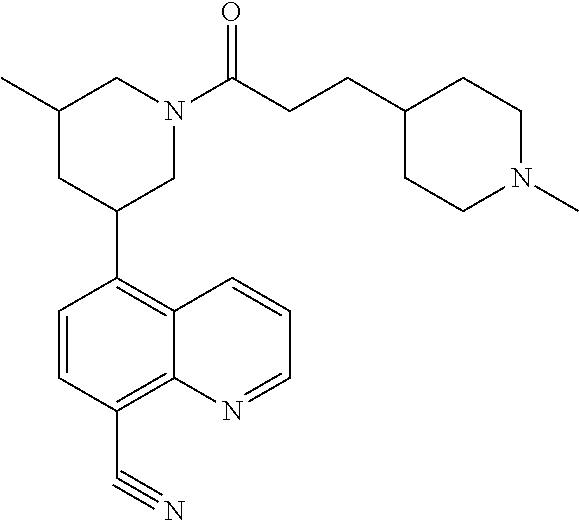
C1=CC(C#N)=C2C(=C1C1CN(C(CCC3CCN(C)CC3)=O)CC(C)C1)C=CC=N2
